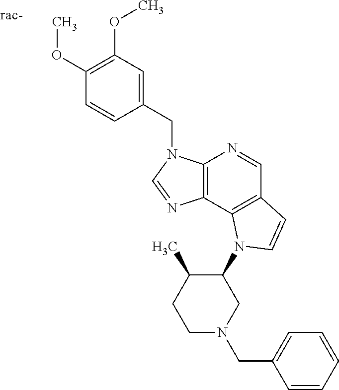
C12=C(C3=C(C=N1)C=CN3C1C(C)CCN(CC3=CC=CC=C3)C1)N=CN2CC1=CC(OC)=C(OC)C=C1.[rac-]
